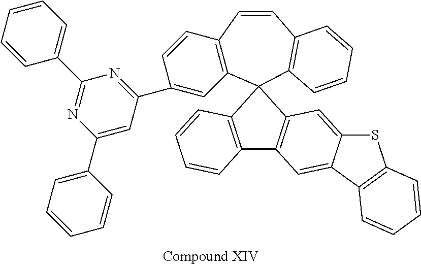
C12=C(C=CC3=C(C14C1=C(C=C5C(=C1)SC1=C5C=CC=C1)C1=C4C=CC=C1)C=C(C1=NC(C4=CC=CC=C4)=NC(C4=CC=CC=C4)=C1)C=C3)C=CC=C2
